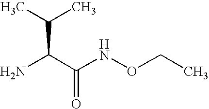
C(C(C(NOCC)=O)N)(C)C
